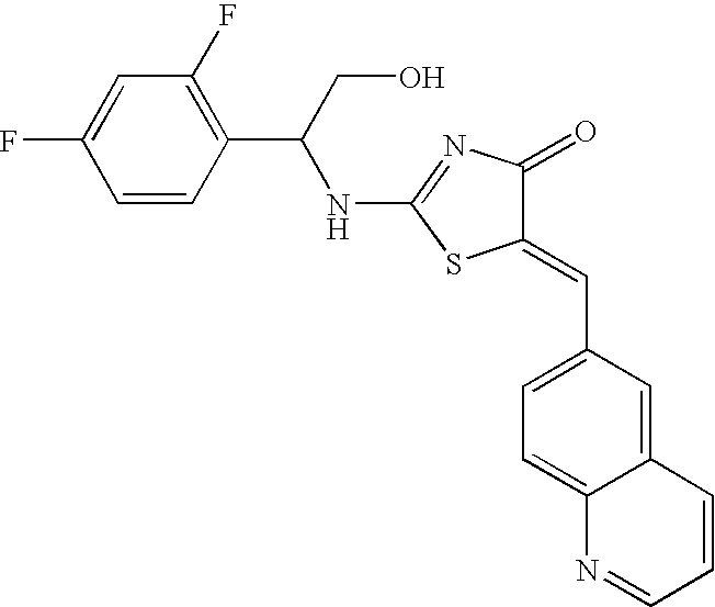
N(C1=NC(=O)C(=CC2=CC=C3C(=C2)C=CC=N3)S1)C(C1=C(F)C=C(F)C=C1)CO
